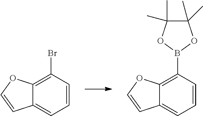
C1=CC(Br)=C2C(=C1)C=CO2.C1=CC(B2OC(C)(C)C(C)(C)O2)=C2C(=C1)C=CO2
